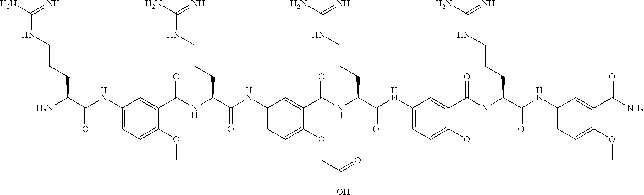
C1(NC(C(N)CCCNC(N)=N)=O)=CC=C(OC)C(C(NC(C(NC2=CC=C(OCC(O)=O)C(C(NC(C(NC3=CC=C(OC)C(C(NC(C(NC4=CC=C(OC)C(C(N)=O)=C4)=O)CCCNC(N)=N)=O)=C3)=O)CCCNC(N)=N)=O)=C2)=O)CCCNC(N)=N)=O)=C1
